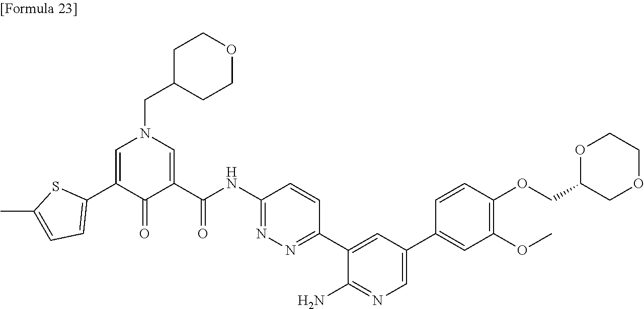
O(C)C1=C(OCC2COCCO2)C=CC(C2=CN=C(N)C(C3=NN=C(NC(C4=CN(CC5CCOCC5)C=C(C5=CC=C(C)S5)C4=O)=O)C=C3)=C2)=C1
